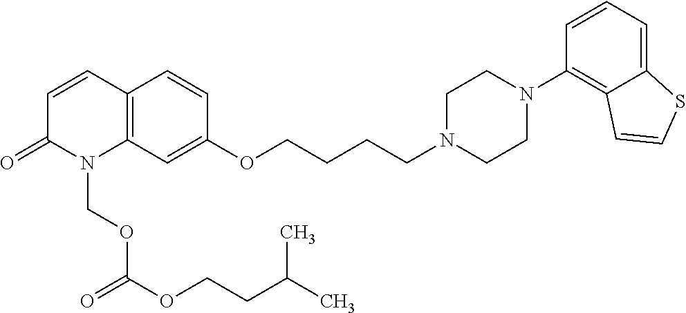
C12=C(C=C(OCCCCN3CCN(C4=C5C(=CC=C4)SC=C5)CC3)C=C1)N(COC(OCCC(C)C)=O)C(=O)C=C2
